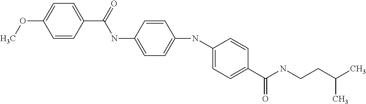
C1=C(OC)C=CC(C(=O)NC2=CC=C(NC3=CC=C(C(NCCC(C)C)=O)C=C3)C=C2)=C1
